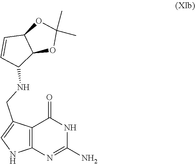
C12=C(N=C(N)NC1=O)NC=C2CNC1C=CC2C1OC(C)(C)O2
